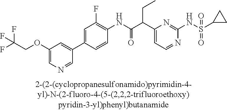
N1=CC=C(C(C(NC2=C(F)C=C(C3=CC(OCC(F)(F)F)=CN=C3)C=C2)=O)CC)N=C1NS(=O)(=O)C1CC1
